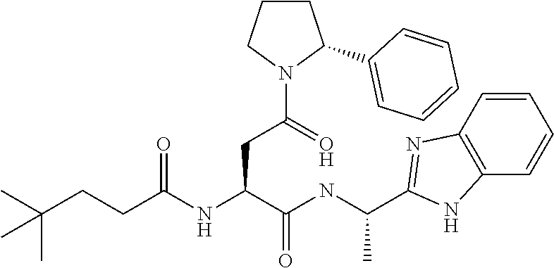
C1=CC=CC2=C1N=C(C(C)NC(C(NC(CCC(C)(C)C)=O)CC(N1C(C3=CC=CC=C3)CCC1)=O)=O)N2
